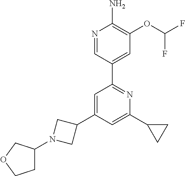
N1=CC(C2=NC(C3CC3)=CC(C3CN(C4CCOC4)C3)=C2)=CC(OC(F)F)=C1N
